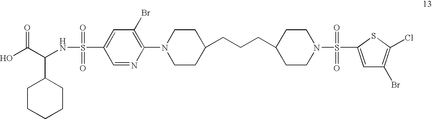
N(S(=O)(=O)C1=CC(Br)=C(N2CCC(CCCC3CCN(S(=O)(=O)C4=CC(Br)=C(Cl)S4)CC3)CC2)N=C1)C(C(O)=O)C1CCCCC1
